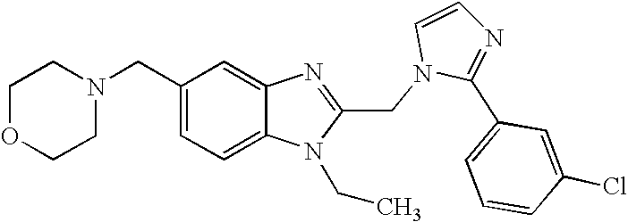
C1(CN2CCOCC2)=CC=C2C(=C1)N=C(CN1C(C3=CC=CC(Cl)=C3)=NC=C1)N2CC
